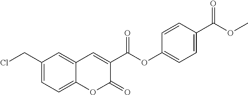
C1(CCl)=CC=C2C(=C1)C=C(C(OC1=CC=C(C(OC)=O)C=C1)=O)C(=O)O2
